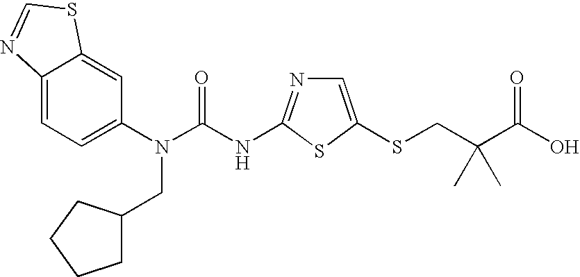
C12=CC=C(N(C(NC3=NC=C(SCC(C(O)=O)(C)C)S3)=O)CC3CCCC3)C=C1SC=N2
